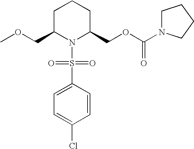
C1C(COC)N(S(C2=CC=C(Cl)C=C2)(=O)=O)C(COC(=O)N2CCCC2)CC1
